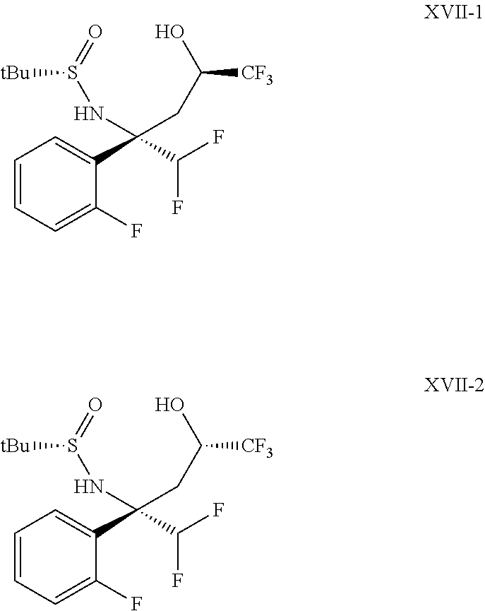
C1=CC=C(F)C(C(C(F)F)(NS(=O)[tBu])CC(O)[CF3])=C1.C1=CC=C(F)C(C(C(F)F)(NS(=O)[tBu])CC(O)[CF3])=C1
